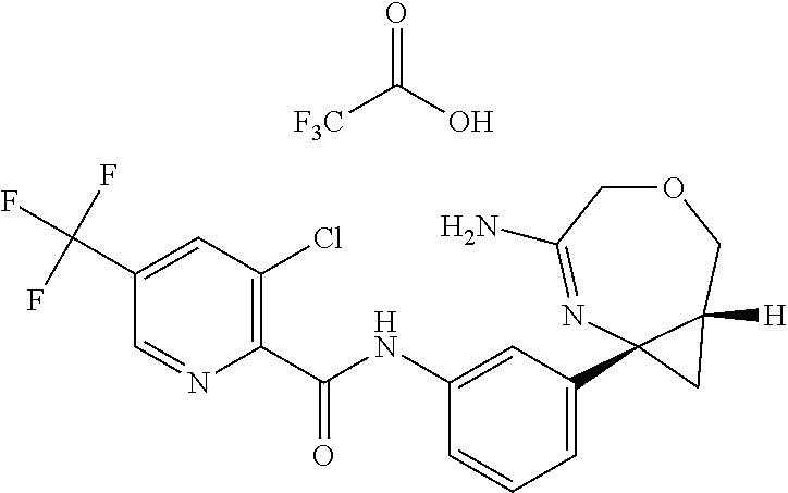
C1(C(NC2=CC(C34N=C(N)COCC3([H])C4)=CC=C2)=O)=C(Cl)C=C(C(F)(F)F)C=N1.O=C(O)[F3C]
